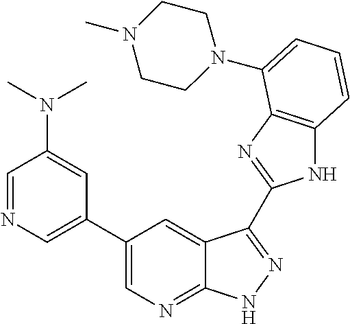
C1(C2=CN=CC(N(C)C)=C2)=CN=C2C(=C1)C(C1=NC3=C(N1)C=CC=C3N1CCN(C)CC1)=NN2
